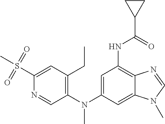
C1(CC)=C(N(C2=CC(NC(C3CC3)=O)=C3C(=C2)N(C)C=N3)C)C=NC(S(C)(=O)=O)=C1
